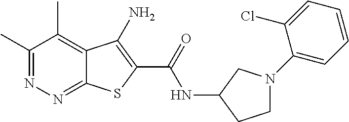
C1(C)=NN=C2C(=C1C)C(N)=C(C(=O)NC1CCN(C3=CC=CC=C3Cl)C1)S2
